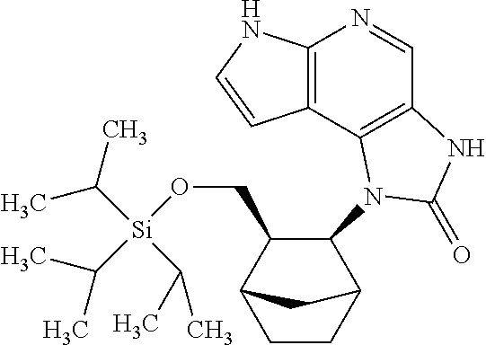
C12=C(NC=C1)N=CC1=C2N(C2C(CO[Si](C(C)C)(C(C)C)C(C)C)C3CCC2C3)C(=O)N1
